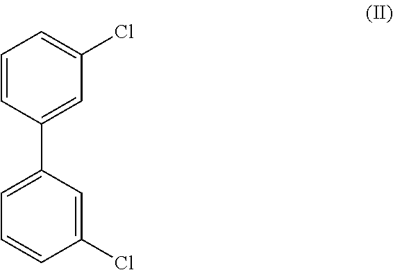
C1=CC(C2=CC=CC(Cl)=C2)=CC(Cl)=C1
